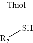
[R2]S
